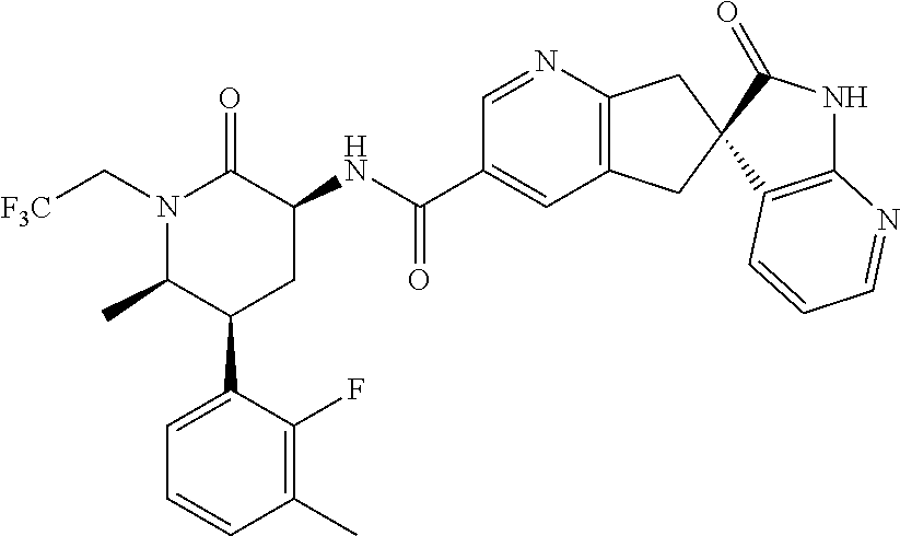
N1(C[F3C])C(C)C(C2=CC=CC(C)=C2F)CC(NC(=O)C2=CC3=C(N=C2)CC2(C3)C3=C(NC2=O)N=CC=C3)C1=O
